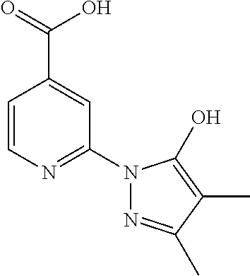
C1=CN=C(N2N=C(C)C(C)=C2O)C=C1C(=O)O
